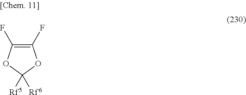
C1(F)=C(F)OC([Rf5])([Rf6])O1
